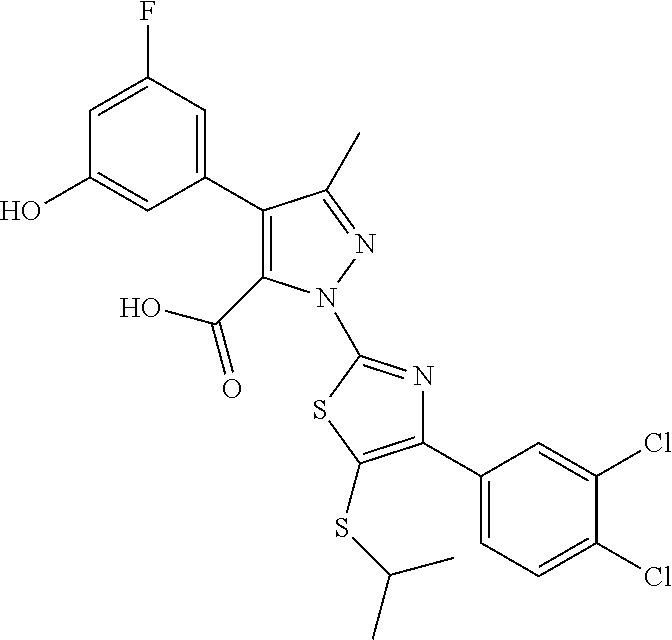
C1(C2=CC(F)=CC(O)=C2)=C(C(=O)O)N(C2=NC(C3=CC=C(Cl)C(Cl)=C3)=C(SC(C)C)S2)N=C1C
